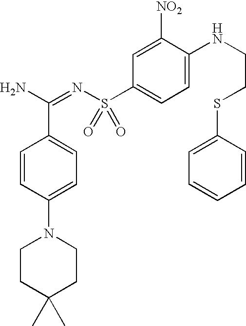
C1CC(C)(C)CCN1C1=CC=C(C(N)=NS(C2=CC=C(NCCSC3=CC=CC=C3)C([NO2])=C2)(=O)=O)C=C1
